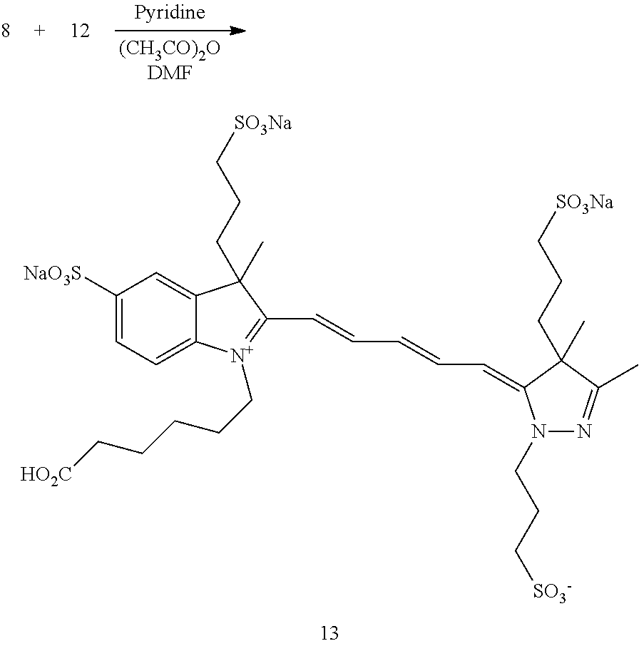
C1([NaO3S])=CC=C2C(=C1)C(CCC[SO3Na])(C)C(C=CC=CC=C1N(CCC[SO3-])N=C(C)C1(C)CCC[SO3Na])=[N+]2CCCCC[HO2C]
